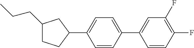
C1(CCC)CCC(C2=CC=C(C3=CC(F)=C(F)C=C3)C=C2)C1
